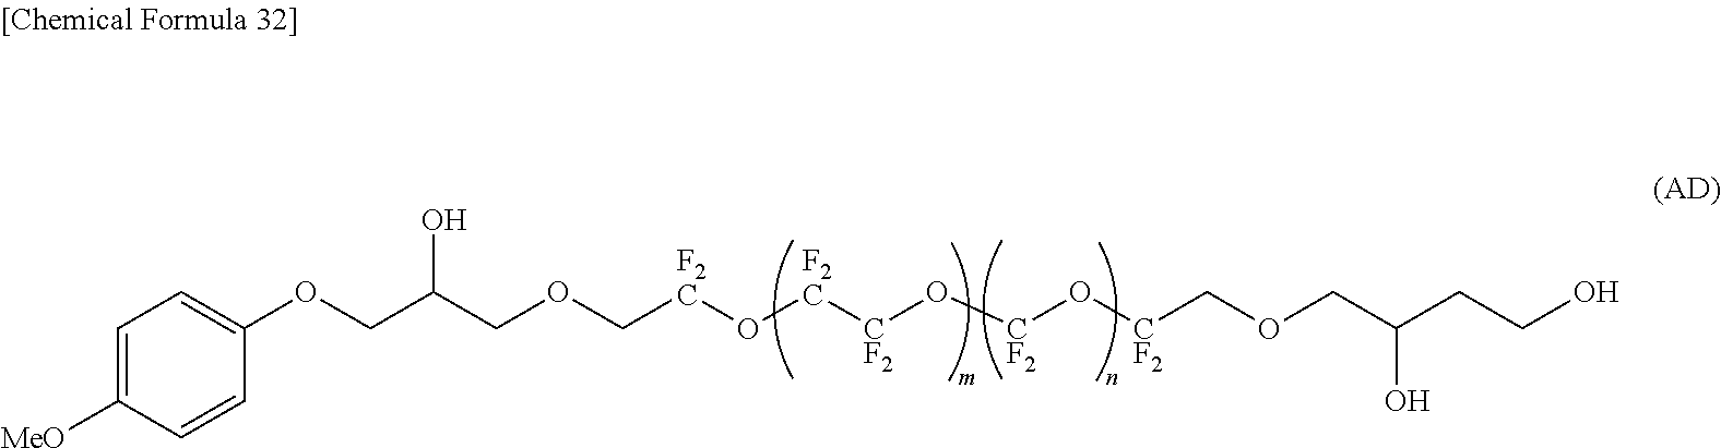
C1(OCC(COC[F2C]O[F2C][CF2]O[CF2]O[CF2]COCC(CCO)O)O)=CC=C([MeO])C=C1
